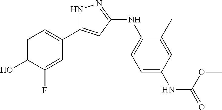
N1C(C2=CC=C(O)C(F)=C2)=CC(NC2=CC=C(NC(=O)OC)C=C2C)=N1
